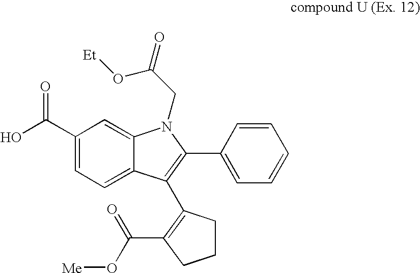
C1(C(O)=O)=CC=C2C(=C1)N(CC(=O)O[Et])C(C1=CC=CC=C1)=C2C1=C(C(=O)O[Me])CCC1
